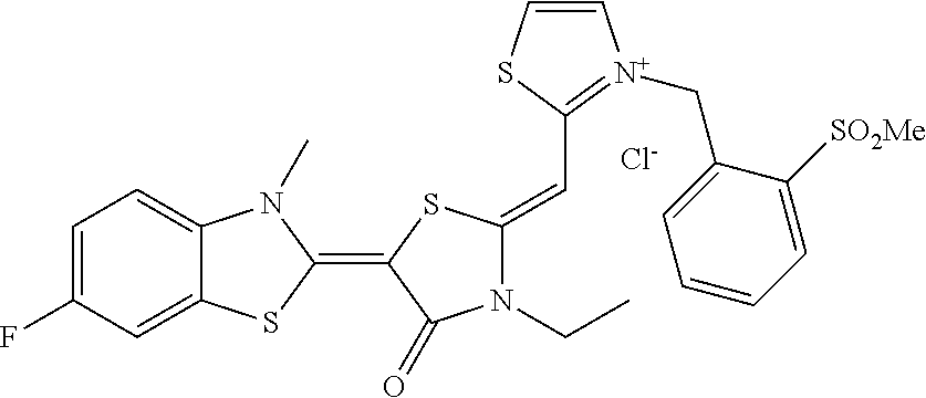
[Cl-].C1=C(F)C=C2C(=C1)N(C)C(=C1C(=O)N(CC)C(=CC3=[N+](CC4=CC=CC=C4[SO2Me])C=CS3)S1)S2
